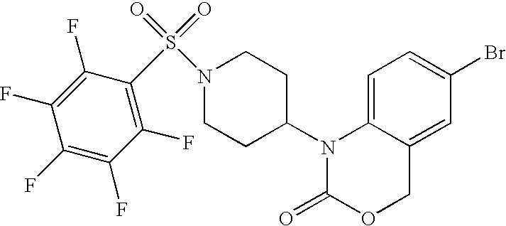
C1=C2C(=CC(Br)=C1)COC(=O)N2C1CCN(S(=O)(=O)C2=C(F)C(F)=C(F)C(F)=C2F)CC1
